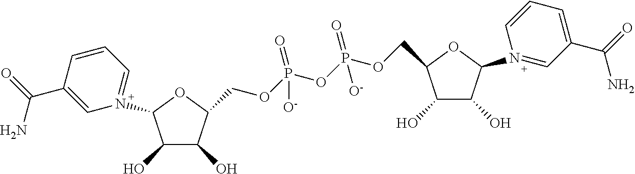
C1=CC(C(=O)N)=CN(C2C(O)C(O)C(COP(OP(OCC3C(O)C(O)C(N4=CC(C(=O)N)=CC=C4)O3)(=O)[O-])(=O)[O-])O2)=C1
